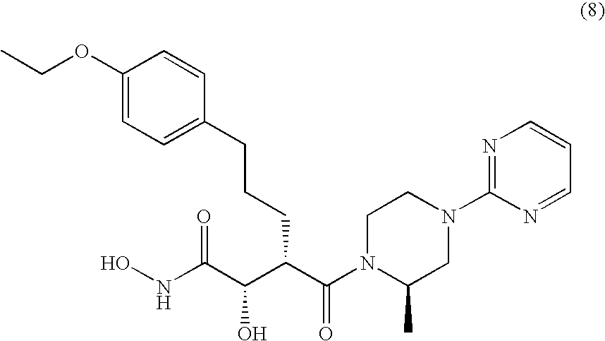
C1(OCC)=CC=C(CCCC(C(C(NO)=O)O)C(N2C(C)CN(C3=NC=CC=N3)CC2)=O)C=C1
